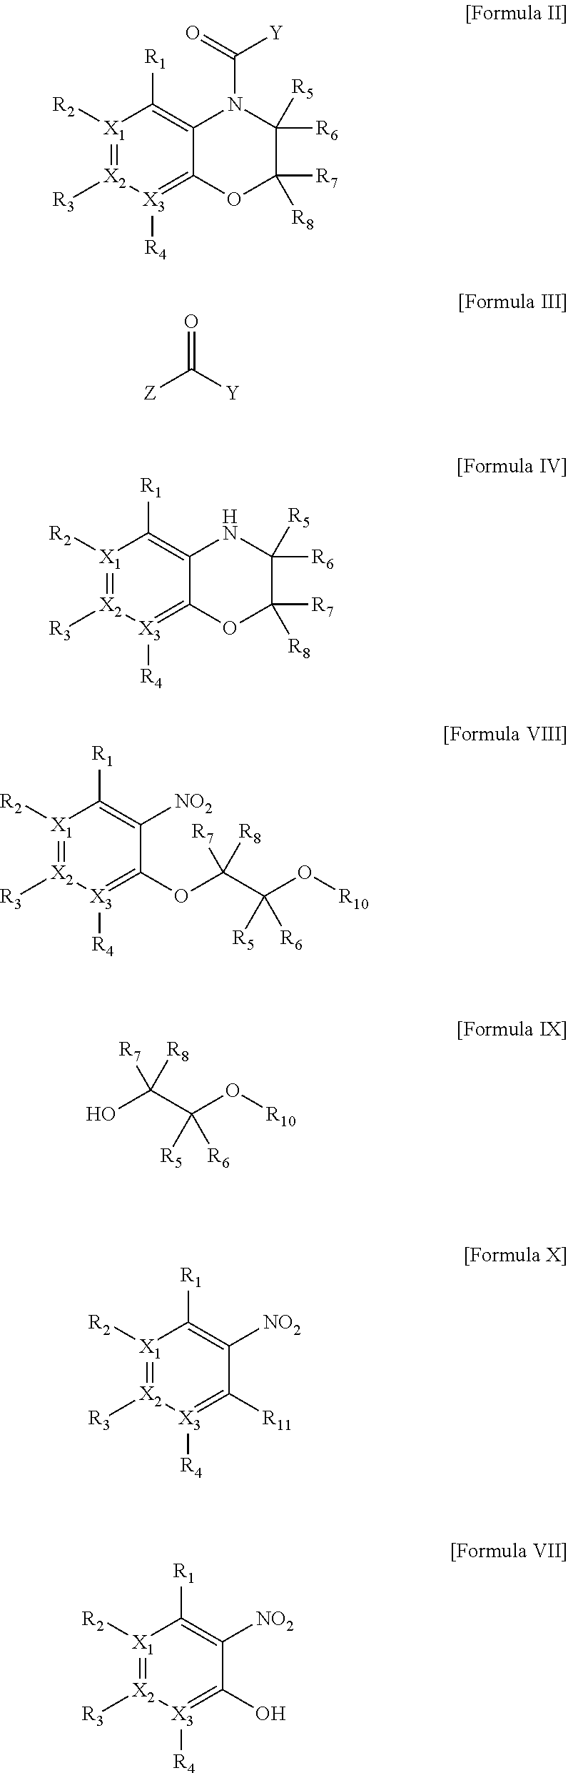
[X1]1([R2])=[X2]([R3])[X3]([R4])=C2C(=C1[R1])N(C(=O)[Y])C([R5])([R6])C([R7])([R8])O2.O=C([Y])[Z].[X1]1([R2])=[X2]([R3])[X3]([R4])=C2C(=C1[R1])NC([R5])([R6])C([R7])([R8])O2.[X1]1([R2])=[X2]([R3])[X3]([R4])=C(O)C([NO2])=C1[R1].[X1]1([R2])=[X2]([R3])[X3]([R4])=C(OC(C(O[R10])([R6])[R5])([R7])[R8])C([NO2])=C1[R1].OC(C(O[R10])([R6])[R5])([R7])[R8].[X1]1([R2])=[X2]([R3])[X3]([R4])=C([R11])C([NO2])=C1[R1]
